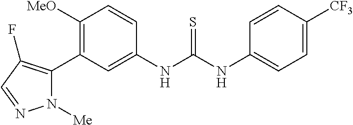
C1([OMe])=C(C2=C(F)C=NN2[Me])C=C(NC(=S)NC2=CC=C([CF3])C=C2)C=C1
